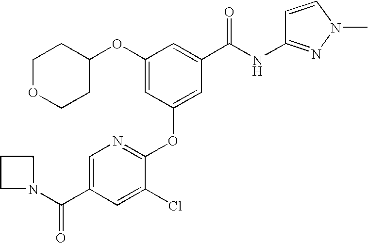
C1=C(C(N2CCC2)=O)C=C(Cl)C(OC2=CC(C(NC3=NN(C)C=C3)=O)=CC(OC3CCOCC3)=C2)=N1
